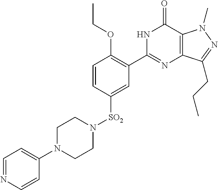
[SO2](C1=CC(C2=NC3=C(C(=O)N2)N(C)N=C3CCC)=C(OCC)C=C1)N1CCN(C2=CC=NC=C2)CC1
